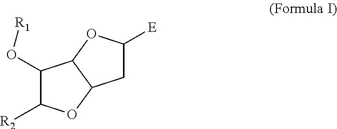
C1(O[R1])C([R2])OC2C1OC([E])C2
